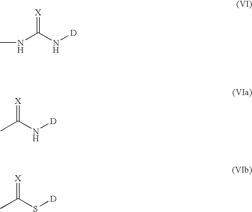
[X]=C(N[D])NC.[X]=C(N[D])C.[X]=C(S[D])C
